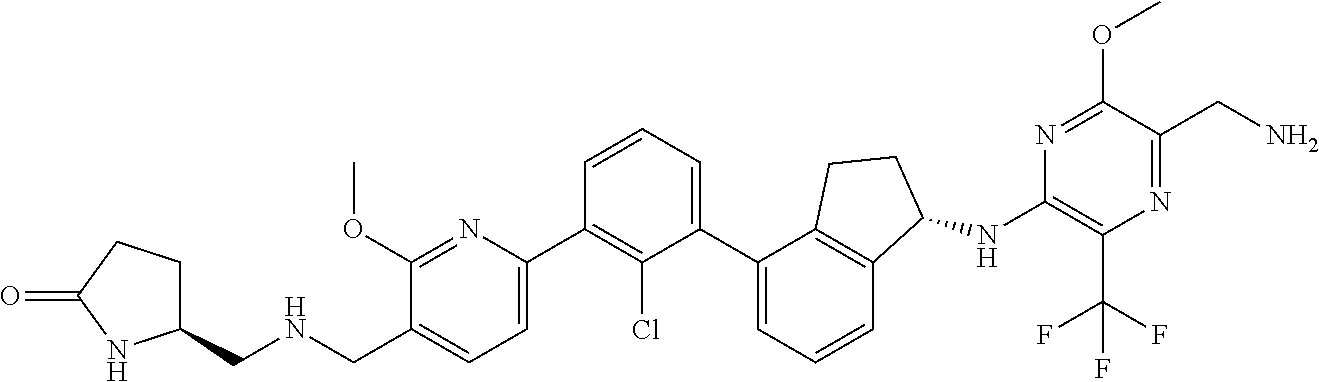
C1(CNCC2=CC=C(C3=C(Cl)C(C4=CC=CC5=C4CCC5NC4=C(C(F)(F)F)N=C(CN)C(OC)=N4)=CC=C3)N=C2OC)CCC(=O)N1
